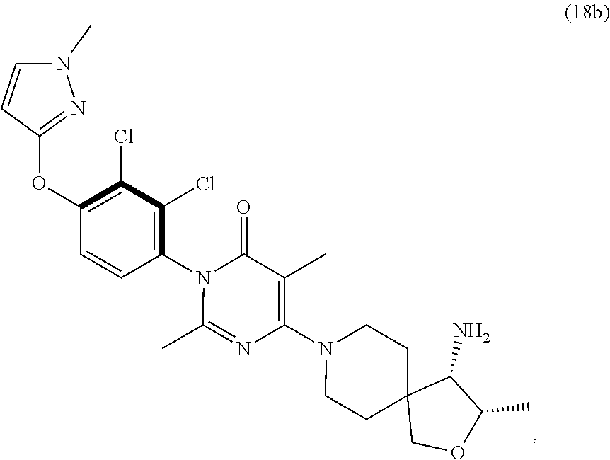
C1(OC2=NN(C)C=C2)=C(Cl)C(Cl)=C(N2C(C)=NC(N3CCC4(CC3)COC(C)C4N)=C(C)C2=O)C=C1
